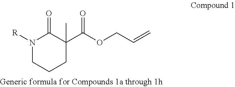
[R]N1CCCC(C(OCC=C)=O)(C)C1=O
